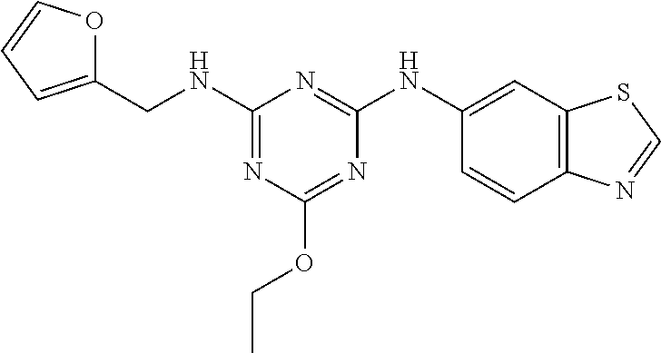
C1(NCC2=CC=CO2)=NC(OCC)=NC(NC2=CC3=C(C=C2)N=CS3)=N1
